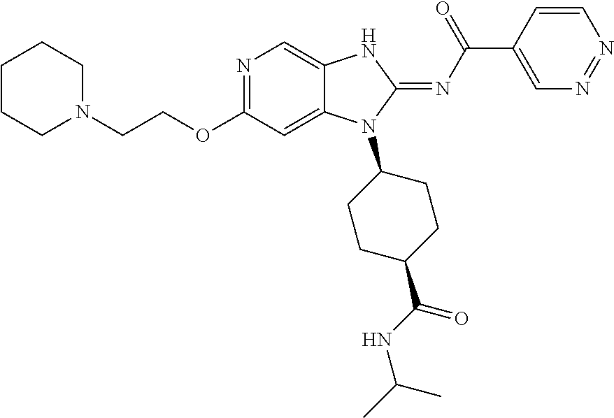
N1=C(OCCN2CCCCC2)C=C2C(=C1)NC(=NC(C1=CN=NC=C1)=O)N2C1CCC(C(=O)NC(C)C)CC1
